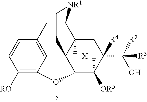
C1([RO])=C2C3=C(C=C1)CC1C45C3(C(C([OR5])(C([R4])(C([R3])([R2])O)C4)CC5)O2)CC[NR1]1.[X]
